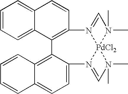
C1=CC=C2C(=C1)C=CC1=C2C2=C3C(=CC=C2N2=CN(C)(C)[PdCl2]24N1=CN4(C)C)C=CC=C3
